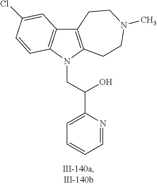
C12=C(N(CC(C3=CC=CC=N3)O)C3=C1C=C(Cl)C=C3)CCN(C)CC2
